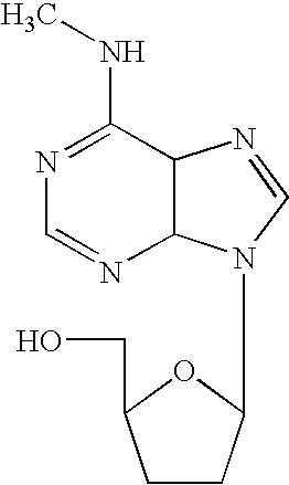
N1=C(NC)C2C(N=C1)N(C1CCC(CO)O1)C=N2
